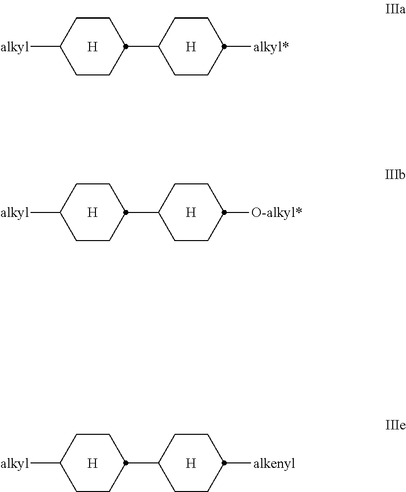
[alkyl]C1CCC(C2CCC([alkyl*])CC2)CC1.[H].[H].[alkyl]C1CCC(C2CCC([O-alkyl*])CC2)CC1.[H].[H].[alkyl]C1CCC(C2CCC([alkenyl])CC2)CC1.[H].[H]
